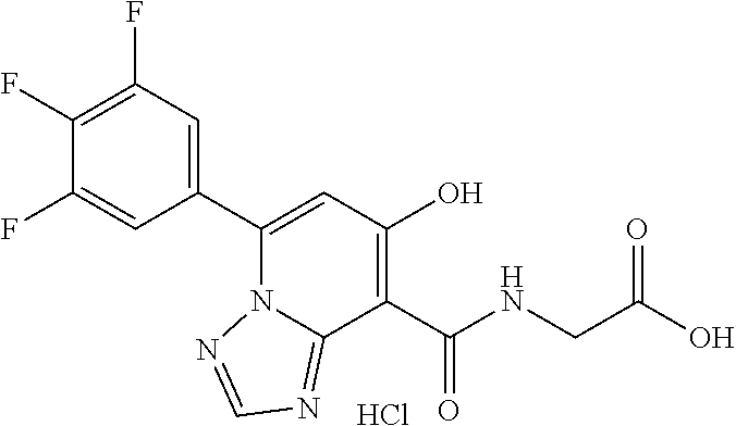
C1(F)=CC(C2=CC(O)=C(C(NCC(O)=O)=O)C3=NC=NN23)=CC(F)=C1F.Cl
